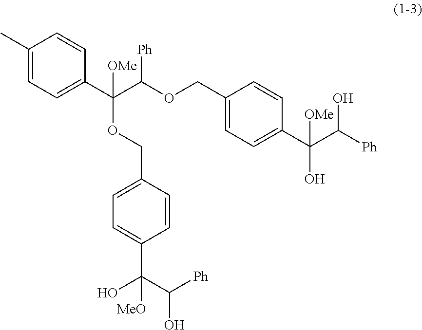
CC1=CC=C(C(C(OCC2=CC=C(C(C(O)[Ph])(O)[OMe])C=C2)[Ph])(OCC2=CC=C(C(C(O)[Ph])(O)[MeO])C=C2)[OMe])C=C1
